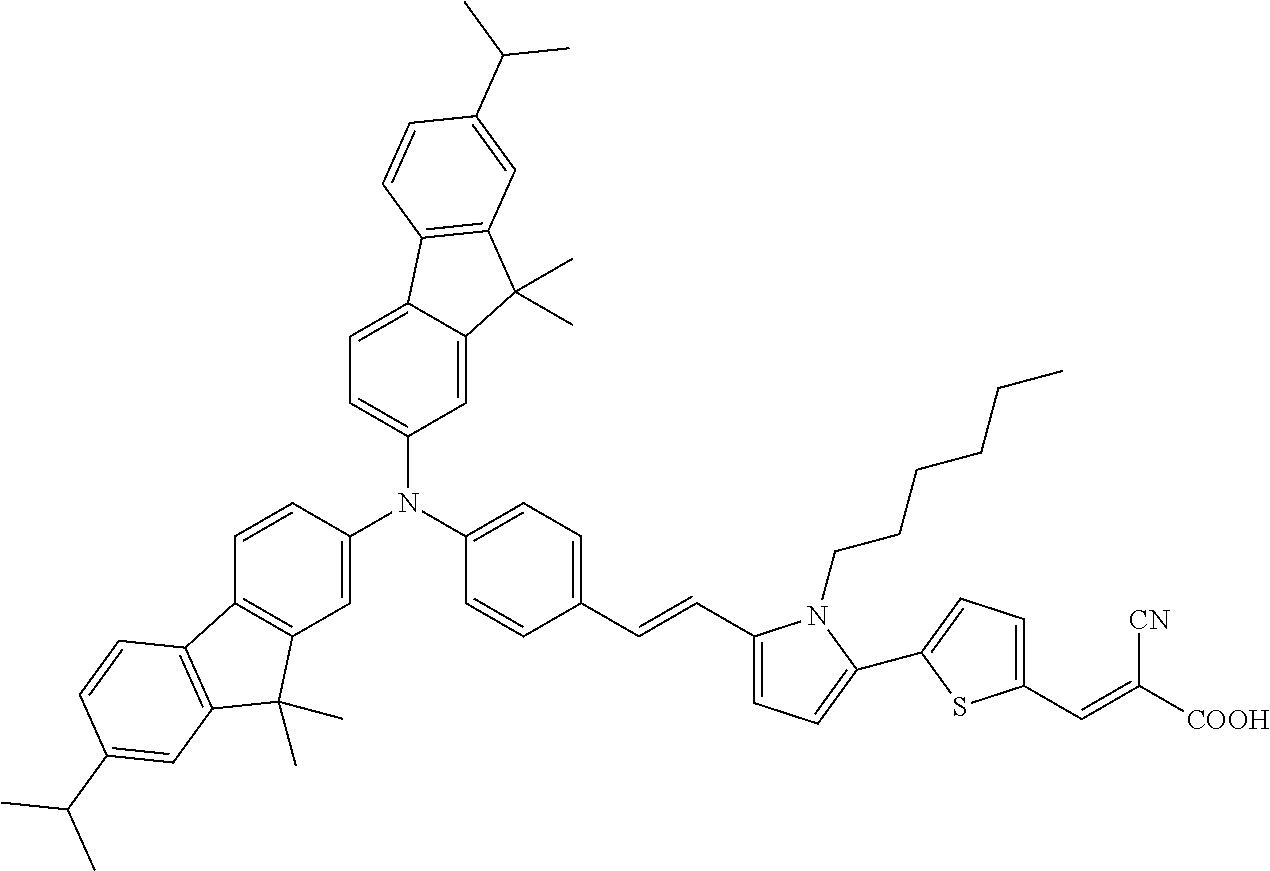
C1=C2C(=CC=C1N(C1=CC3=C(C=C1)C1=C(C3(C)C)C=C(C(C)C)C=C1)C1=CC=C(C=CC3=CC=C(C4=CC=C(C=C([COOH])[CN])S4)N3CCCCCC)C=C1)C1=C(C2(C)C)C=C(C(C)C)C=C1
